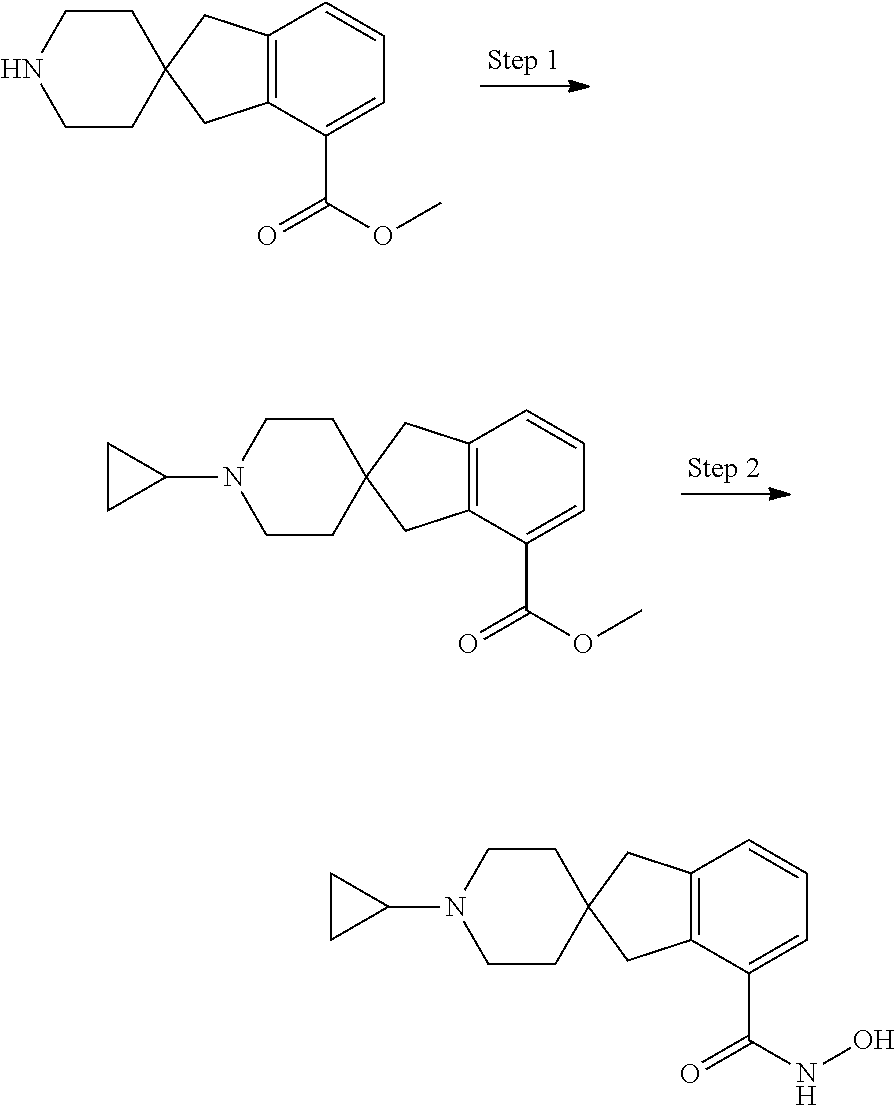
C12=C(C(C(OC)=O)=CC=C1)CC1(C2)CCNCC1.C12=C(C(C(OC)=O)=CC=C1)CC1(C2)CCN(C2CC2)CC1.C12=C(C(C(NO)=O)=CC=C1)CC1(C2)CCN(C2CC2)CC1
